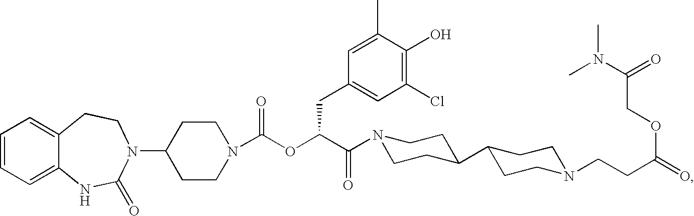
C1=CC=C2C(=C1)CCN(C1CCN(C(OC(C(=O)N3CCC(C4CCN(CCC(=O)OCC(N(C)C)=O)CC4)CC3)CC3=CC(Cl)=C(O)C(C)=C3)=O)CC1)C(=O)N2
